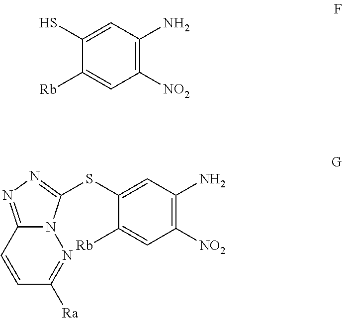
C1(S)=CC(N)=C([NO2])C=C1[Rb].C1(SC2=NN=C3N2N=C([Ra])C=C3)=CC(N)=C([NO2])C=C1[Rb]
